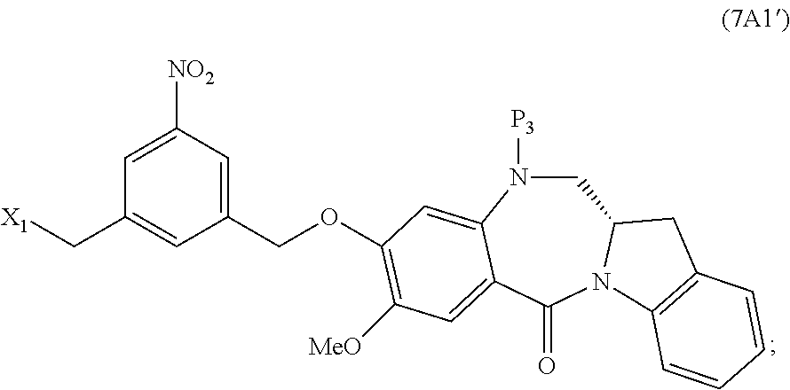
C1(COC2=C([MeO])C=C3C(=C2)N([P3])CC2N(C3=O)C3=C(C2)C=CC=C3)=CC([NO2])=CC(C[X1])=C1
